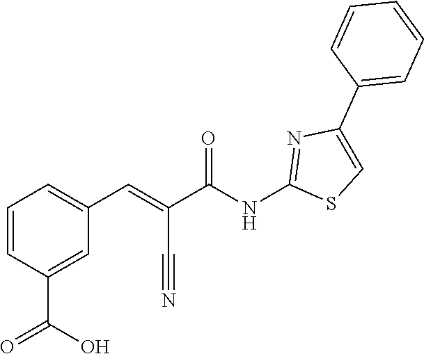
C1=CC=C(C2=CSC(NC(C(=CC3=CC=CC(C(O)=O)=C3)C#N)=O)=N2)C=C1
